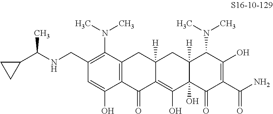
C1(CNC(C)C2CC2)=C(N(C)C)C2=C(C(O)=C1)C(=O)C1=C(O)C3(O)C([H])(CC1([H])C2)C(N(C)C)C(O)=C(C(N)=O)C3=O
